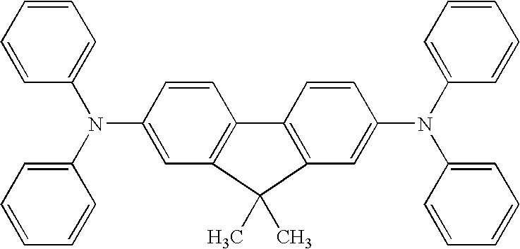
C1=CC(N(C2=CC=CC=C2)C2=CC=CC=C2)=CC2=C1C1=C(C=C(N(C3=CC=CC=C3)C3=CC=CC=C3)C=C1)C2(C)C
